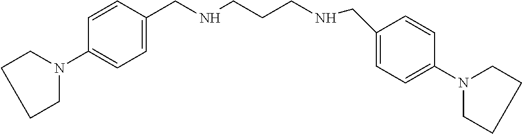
C1=CC(CNCCCNCC2=CC=C(N3CCCC3)C=C2)=CC=C1N1CCCC1
